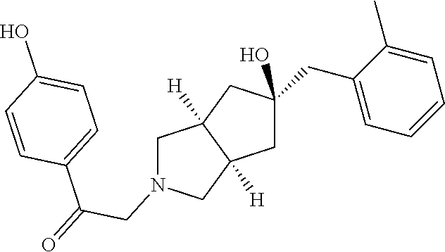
C1=C(O)C=CC(C(=O)CN2CC3([H])C([H])(C2)CC(CC2=CC=CC=C2C)(O)C3)=C1
